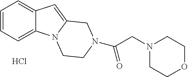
Cl.C1=CC=C2C(=C1)C=C1N2CCN(C(CN2CCOCC2)=O)C1
